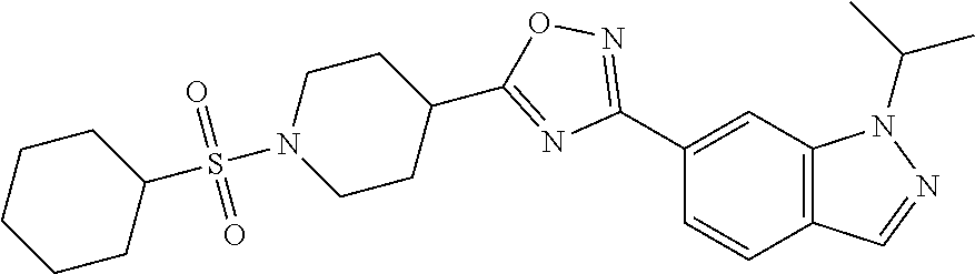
C1(C2=NOC(C3CCN(S(=O)(=O)C4CCCCC4)CC3)=N2)=CC2=C(C=C1)C=NN2C(C)C
